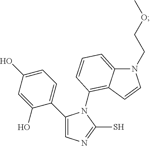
C1(C2=CN=C(S)N2C2=C3C(=CC=C2)N(CCOC)C=C3)=CC=C(O)C=C1O
